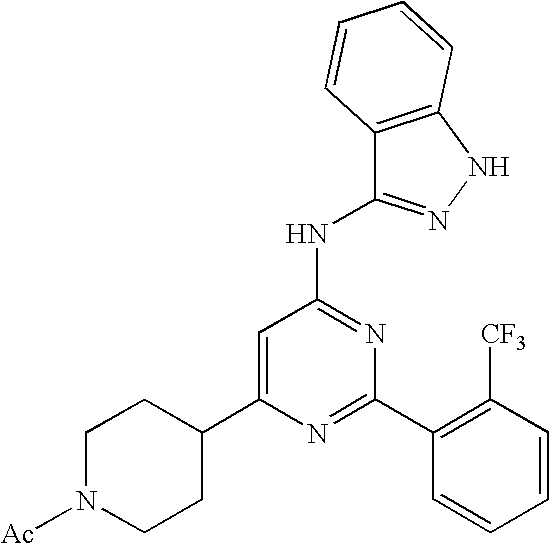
C1=C(C2CCN([Ac])CC2)N=C(C2=C([CF3])C=CC=C2)N=C1NC1=NNC2=C1C=CC=C2
